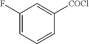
C1(F)=CC=CC([COCl])=C1
